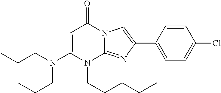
C1(C)CCCN(C2=CC(=O)N3C(=NC(C4=CC=C(Cl)C=C4)=C3)N2CCCCC)C1
